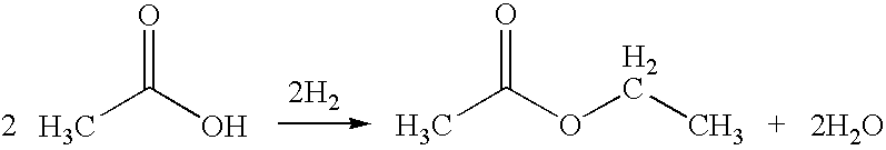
O=C(O)C.[2H2].CC(OCC)=O.[2H2O]
